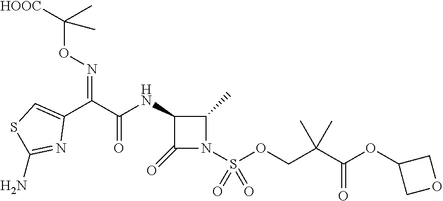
C1(=O)N(S(OCC(C(OC2COC2)=O)(C)C)(=O)=O)C(C)C1NC(C(C1=CSC(N)=N1)=NOC([HOOC])(C)C)=O
